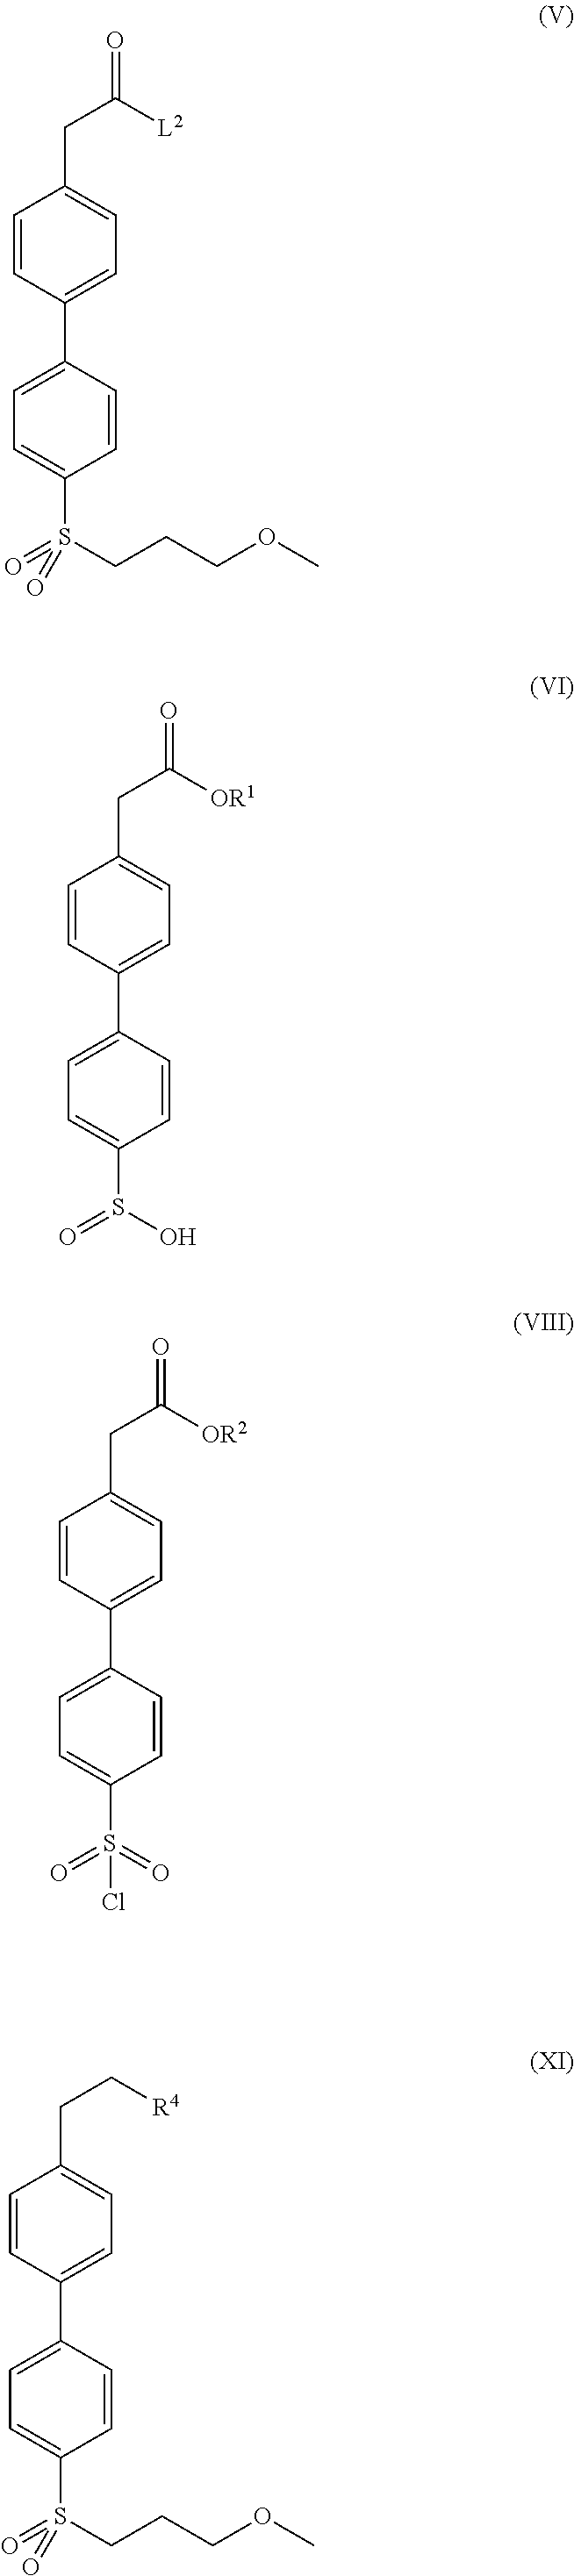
[L2]C(CC1=CC=C(C2=CC=C(S(CCCOC)(=O)=O)C=C2)C=C1)=O.[OR1]C(CC1=CC=C(C2=CC=C(S(O)=O)C=C2)C=C1)=O.[OR2]C(CC1=CC=C(C2=CC=C(S(=O)(=O)Cl)C=C2)C=C1)=O.[R4]CCC1=CC=C(C2=CC=C(S(CCCOC)(=O)=O)C=C2)C=C1
